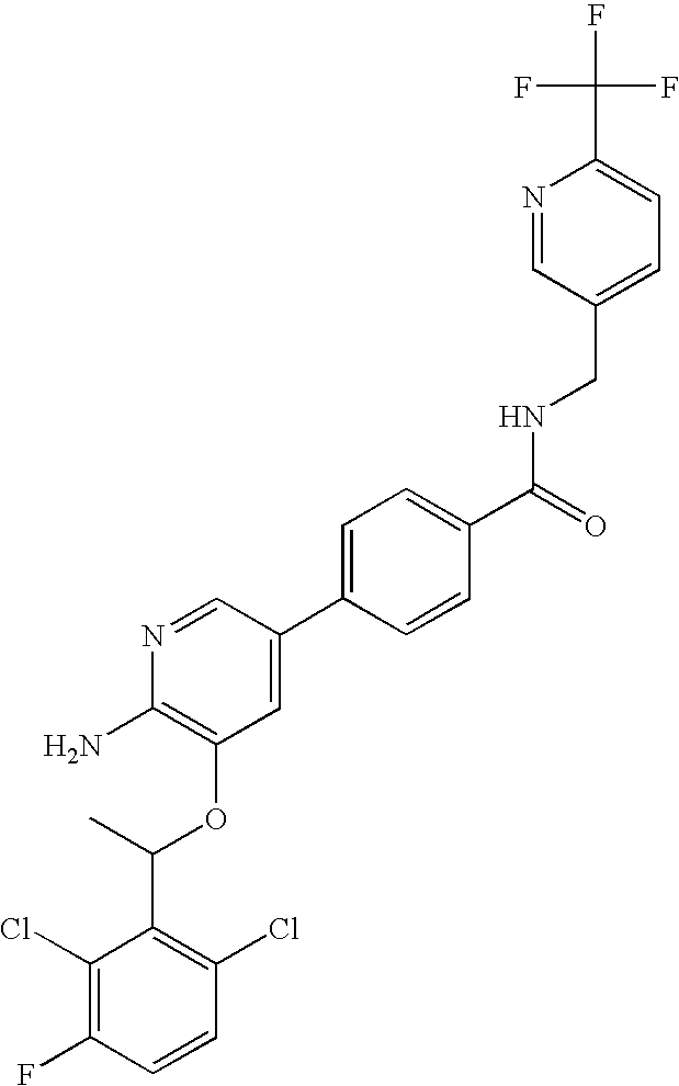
C1(Cl)=C(F)C=CC(Cl)=C1C(C)OC1=C(N)N=CC(C2=CC=C(C(=O)NCC3=CC=C(C(F)(F)F)N=C3)C=C2)=C1
